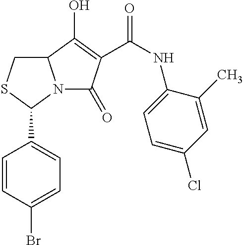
C12CSC(C3=CC=C(Br)C=C3)N1C(=O)C(C(=O)NC1=CC=C(Cl)C=C1C)=C2O
